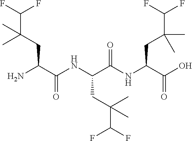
FC(F)C(CC(C(NC(C(NC(C(O)=O)CC(C(F)F)(C)C)=O)CC(C(F)F)(C)C)=O)N)(C)C
